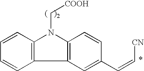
C1=CC2=C(C=C1)C1=C(N2C[COOH])C=CC(C=C[CN])=C1
